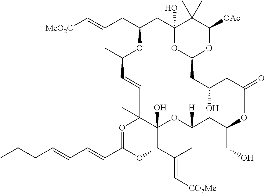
C1(=C[MeO2C])CC2OC(C1)CC1(O)OC(OC([OAc])C1(C)C)CC(O)CC(=O)OC(CO)CC1([H])OC3(O)C(C)(C=C2)O=C(C=CC=CCCC)OC3C(=C[CO2Me])C1
